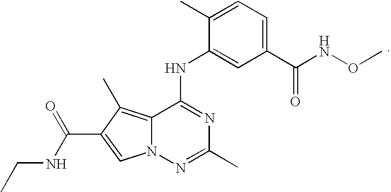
C12=C(C)C(C(NCC)=O)=CN1N=C(C)N=C2NC1=CC(C(NOC)=O)=CC=C1C
